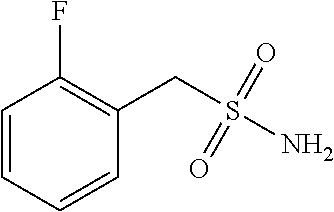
C1=CC=CC(CS(N)(=O)=O)=C1F
